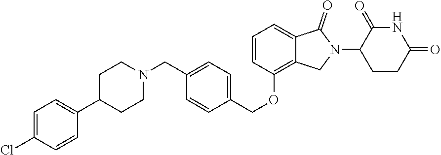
C1=C(Cl)C=CC(C2CCN(CC3=CC=C(COC4=C5C(=CC=C4)C(=O)N(C4C(=O)NC(=O)CC4)C5)C=C3)CC2)=C1
